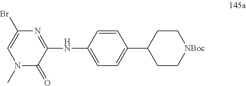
N1=C(NC2=CC=C(C3CC[NBoc]CC3)C=C2)C(=O)N(C)C=C1Br
